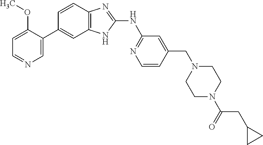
C1=C(C2=CC3=C(C=C2)N=C(NC2=NC=CC(CN4CCN(C(=O)CC5CC5)CC4)=C2)N3)C(OC)=CC=N1
